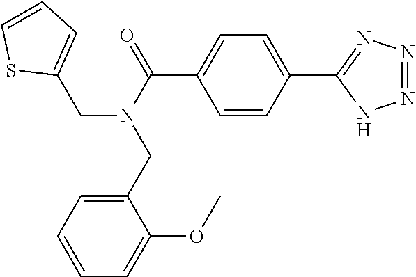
C1(CN(C(C2=CC=C(C3=NN=NN3)C=C2)=O)CC2=CC=CS2)=CC=CC=C1OC
